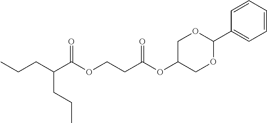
CCCC(C(OCCC(OC1COC(C2=CC=CC=C2)OC1)=O)=O)CCC
